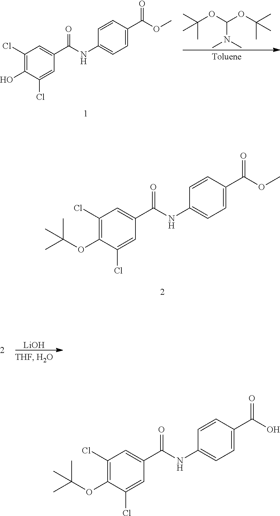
C1(Cl)=C(O)C(Cl)=CC(C(NC2=CC=C(C(OC)=O)C=C2)=O)=C1.C(C)(OC(N(C)C)OC(C)(C)C)(C)C.C1(Cl)=C(OC(C)(C)C)C(Cl)=CC(C(NC2=CC=C(C(OC)=O)C=C2)=O)=C1.C1(Cl)=C(OC(C)(C)C)C(Cl)=CC(C(NC2=CC=C(C(O)=O)C=C2)=O)=C1.[LiOH]
